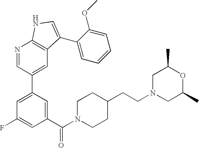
C1(C(N2CCC(CCN3CC(C)OC(C)C3)CC2)=O)=CC(C2=CC3=C(N=C2)NC=C3C2=CC=CC=C2OC)=CC(F)=C1
